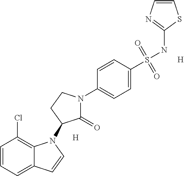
C1=CC=C2C(=C1Cl)N(C1C(=O)N(C3=CC=C(S(NC4=NC=CS4)(=O)=O)C=C3)CC1)C=C2.[H].[H]
